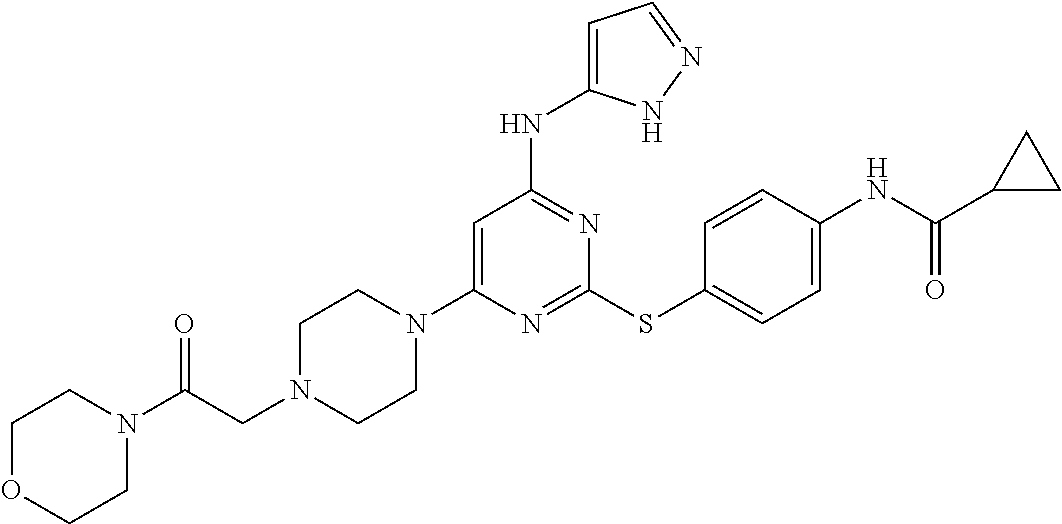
N1=C(SC2=CC=C(NC(C3CC3)=O)C=C2)N=C(NC2=CC=NN2)C=C1N1CCN(CC(N2CCOCC2)=O)CC1
